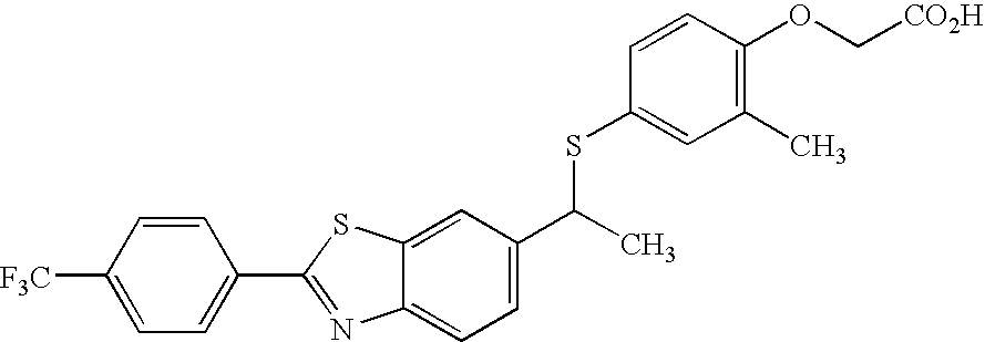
C1=CC([F3C])=CC=C1C1=NC2=CC=C(C(SC3=CC(C)=C(OC[CO2H])C=C3)C)C=C2S1
